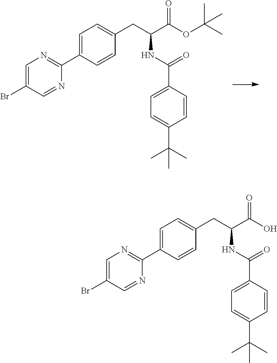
C1=C(C2=NC=C(Br)C=N2)C=CC(CC(C(OC(C)(C)C)=O)NC(C2=CC=C(C(C)(C)C)C=C2)=O)=C1.C1=C(C2=NC=C(Br)C=N2)C=CC(CC(C(O)=O)NC(C2=CC=C(C(C)(C)C)C=C2)=O)=C1
